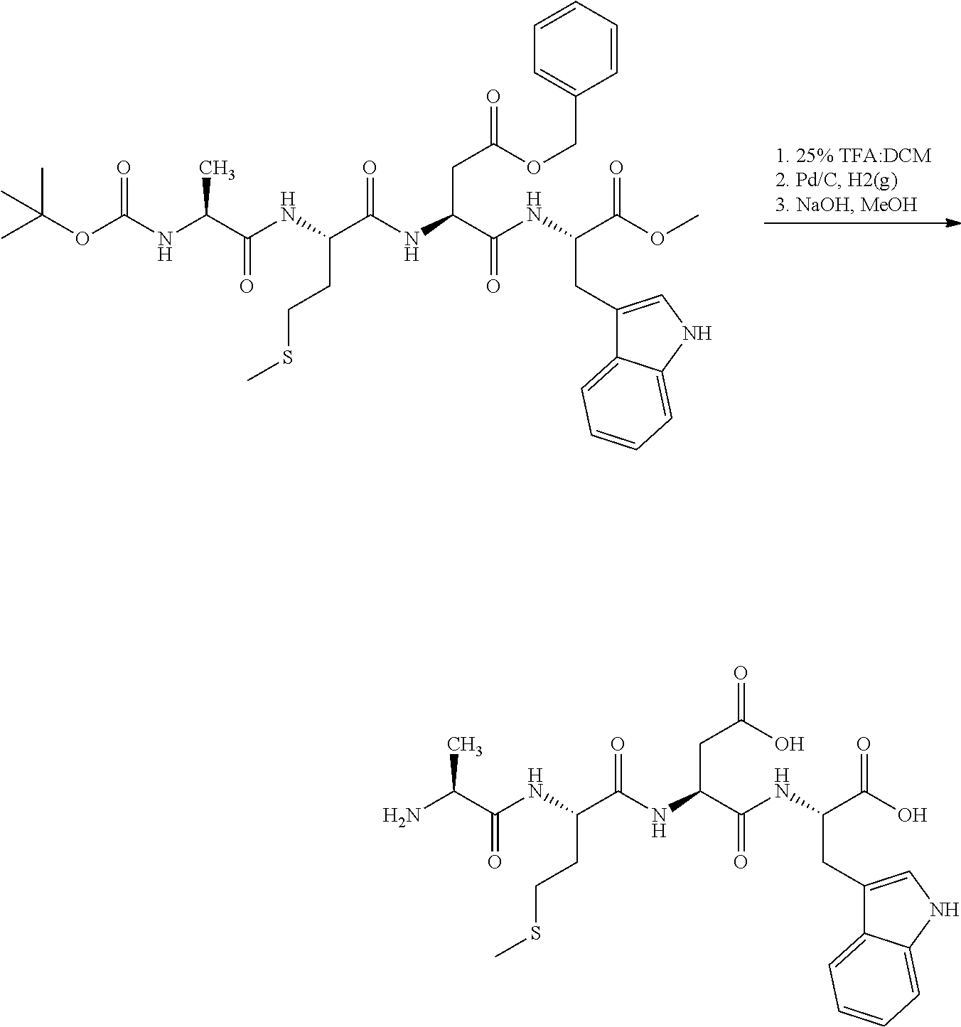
CC(OC(NC(C(NC(C(NC(C(NC(C(OC)=O)CC1=CNC2=CC=CC=C12)=O)CC(=O)OCC1=CC=CC=C1)=O)CCSC)=O)C)=O)(C)C.NC(C(NC(C(NC(C(NC(C(O)=O)CC1=CNC2=CC=CC=C12)=O)CC(=O)O)=O)CCSC)=O)C
